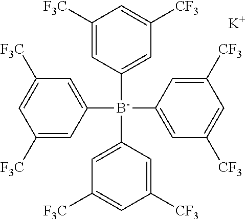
C1([F3C])=CC([B-](C2=CC([F3C])=CC([CF3])=C2)(C2=CC([CF3])=CC([CF3])=C2)C2=CC([F3C])=CC([F3C])=C2)=CC([CF3])=C1.[K]
